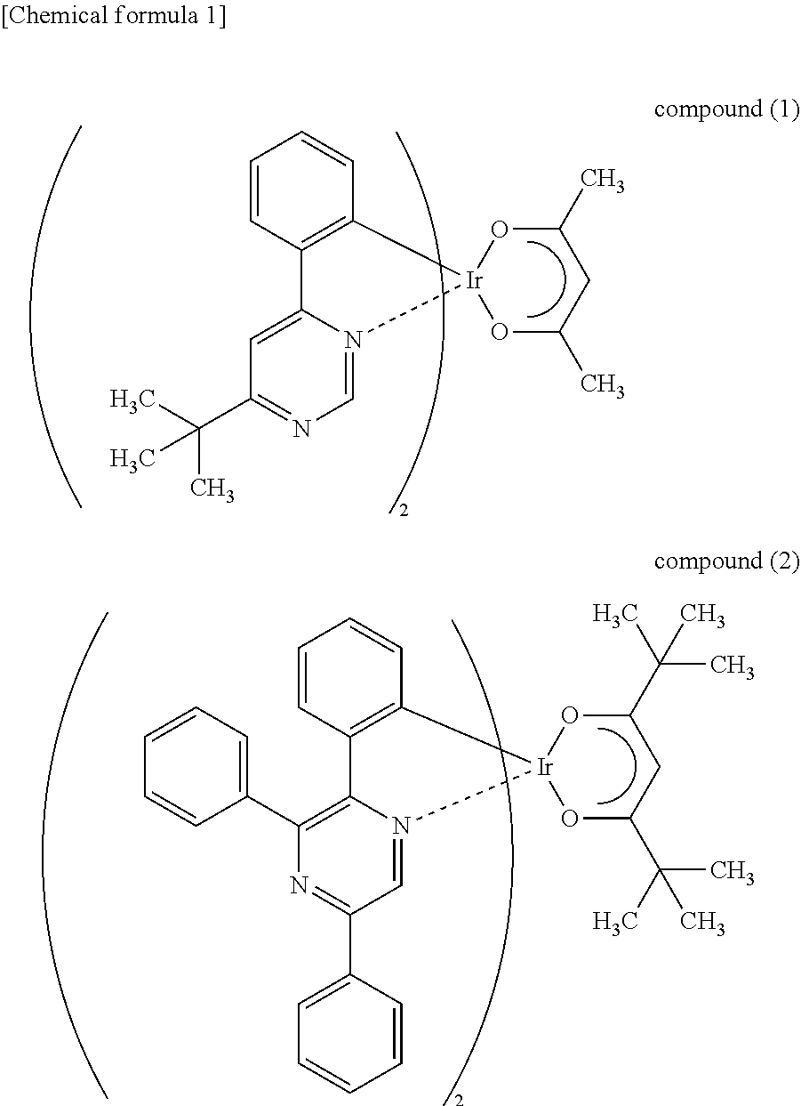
C1=CC2=C(C=C1)[Ir]1(N3=CN=C(C(C)(C)C)C=C23)OC(C)CC(C)O1.C1=CC2=C(C=C1)[Ir]1(N3=CC(C4=CC=CC=C4)=NC(C4=CC=CC=C4)=C23)OC(C(C)(C)C)CC(C(C)(C)C)O1
